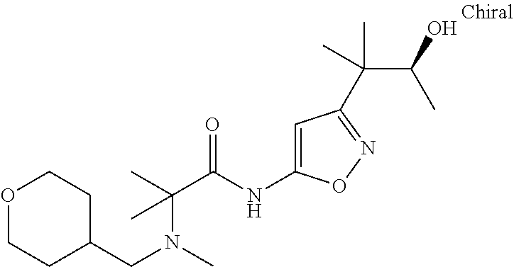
C(C1CCOCC1)N(C)C(C)(C(NC1=CC(C(C(O)C)(C)C)=NO1)=O)C
